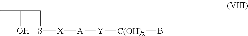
CC(O)CS[X][A][Y][C(OH)2]B
